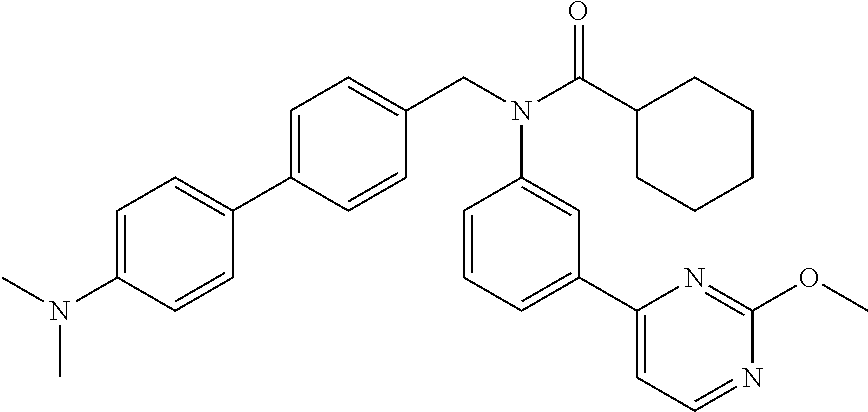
C1=C(C2=CC=C(N(C)C)C=C2)C=CC(CN(C(C2CCCCC2)=O)C2=CC(C3=CC=NC(OC)=N3)=CC=C2)=C1
